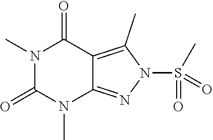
N1(C)C(=O)N(C)C2=NN(S(=O)(C)=O)C(C)=C2C1=O
